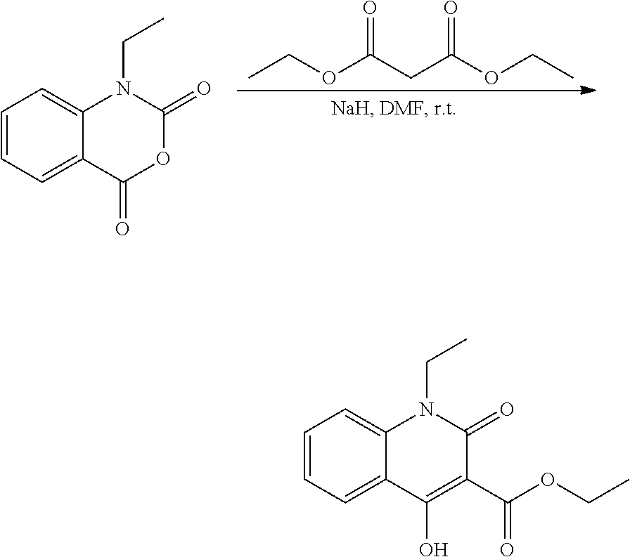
C1=CC=C2C(=C1)N(CC)C(=O)OC2=O.CCOC(CC(OCC)=O)=O.C1=CC=C2C(=C1)N(CC)C(=O)C(C(OCC)=O)=C2O
